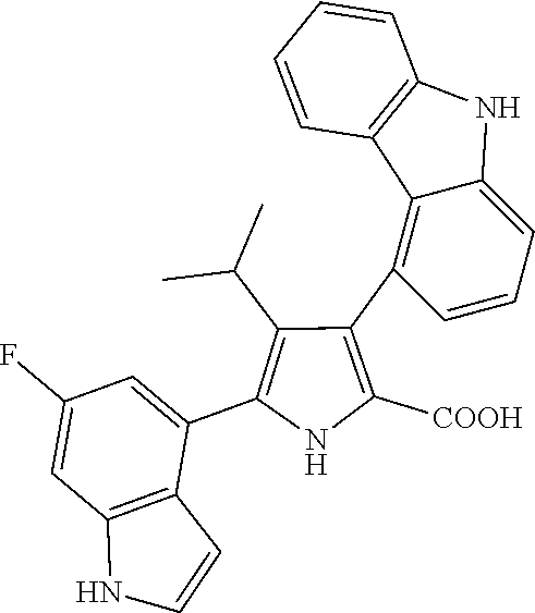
C1(C2=C3C(=CC=C2)NC2=C3C=CC=C2)=C([COOH])NC(C2=CC(F)=CC3=C2C=CN3)=C1C(C)C
